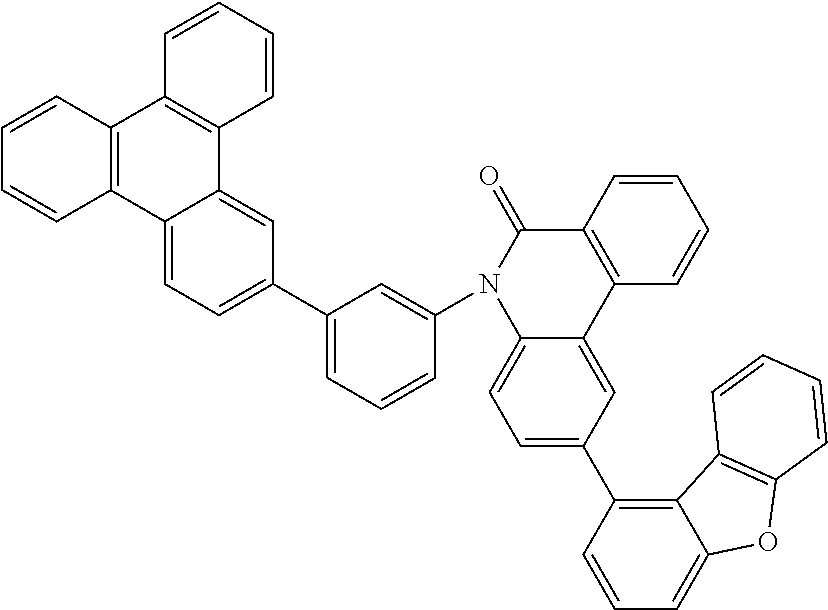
C1=CC2=C(C=C1)C1=CC=C(C3=CC=CC(N4C5=CC=C(C6=C7C(=CC=C6)OC6=C7C=CC=C6)C=C5C5=C(C4=O)C=CC=C5)=C3)C=C1C1=C2C=CC=C1
